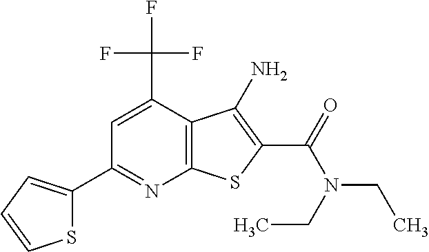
C12=C(C(C(F)(F)F)=CC(C3=CC=CS3)=N1)C(N)=C(C(N(CC)CC)=O)S2
